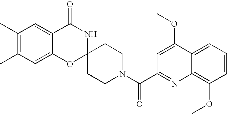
C1(C)=C(C)C=C2C(=C1)C(=O)NC1(O2)CCN(C(C2=NC3=C(OC)C=CC=C3C(OC)=C2)=O)CC1
